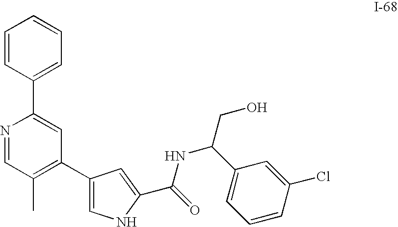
N1=CC(C)=C(C2=CNC(C(NC(CO)C3=CC=CC(Cl)=C3)=O)=C2)C=C1C1=CC=CC=C1
